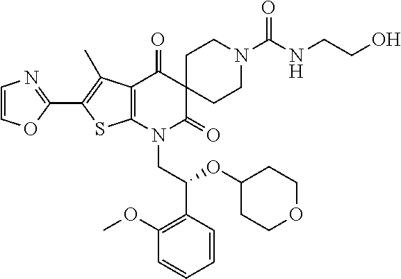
C1(C2=C(C)C3=C(S2)N(CC(OC2CCOCC2)C2=C(OC)C=CC=C2)C(=O)C2(C3=O)CCN(C(NCCO)=O)CC2)=NC=CO1
